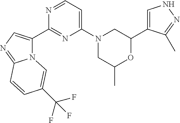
C1=C(C2CN(C3=CC=NC(C4=CN=C5N4C=C(C(F)(F)F)C=C5)=N3)CC(C)O2)C(C)=NN1
